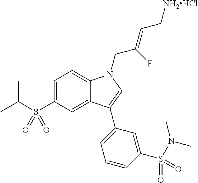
C1=C(S(C(C)C)(=O)=O)C=C2C(=C1)N(CC(F)=CC[NH2HCl])C(C)=C2C1=CC=CC(S(=O)(N(C)C)=O)=C1
